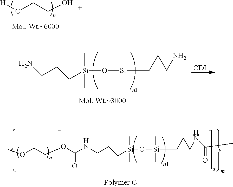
[H]OCCO.[Si](O[Si](C)(C)CCCN)(CCCN)(C)C.[CDI].COCCOC(NCCC[Si](O[Si](CCCNC(C)=O)(C)C)(C)C)=O
